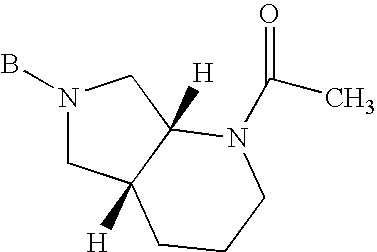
BN1CC2([H])C([H])(C1)N(C(C)=O)CCC2
